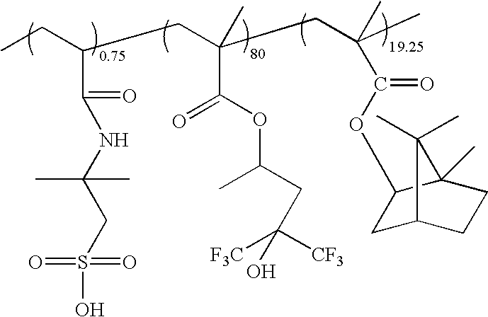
CCC(CC(CC(C)(C)C(=O)OC1CC2CCC1(C)C2(C)C)(C)C(OC(CC([CF3])([F3C])O)C)=O)C(NC(CS(O)(=O)=O)(C)C)=O
